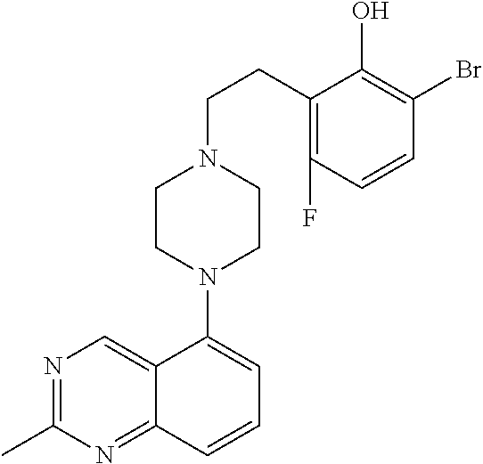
N1=C(C)N=C2C(=C1)C(N1CCN(CCC3=C(F)C=CC(Br)=C3O)CC1)=CC=C2
